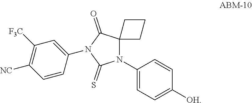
N1(C2=CC=C([OH])C=C2)C2(C(=O)N(C3=CC([F3C])=C([NC])C=C3)C1=S)CCC2
